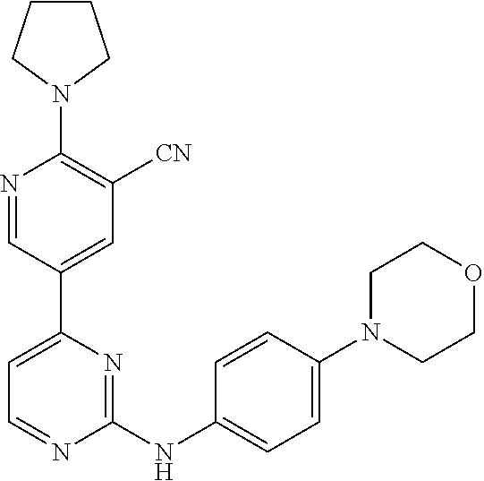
C1CCN(C2=C([CN])C=C(C3=CC=NC(NC4=CC=C(N5CCOCC5)C=C4)=N3)C=N2)C1
